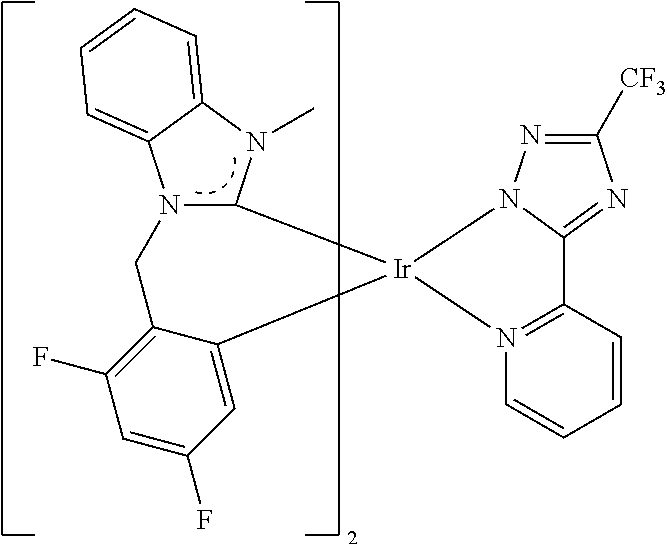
C1=CC2=N(C=C1)[Ir]1(N3C2=NC([CF3])=N3)C2N(C)C3=CC=CC=C3N2CC2=C(F)C=C(F)C=C21
